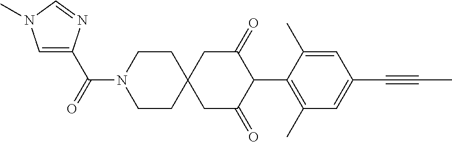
C1CN(C(=O)C2=CN(C)C=N2)CCC12CC(=O)C(C1=C(C)C=C(C#CC)C=C1C)C(=O)C2
